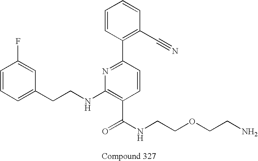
C1=CC=C(CCNC2=C(C(NCCOCCN)=O)C=CC(C3=C(C#N)C=CC=C3)=N2)C=C1F
